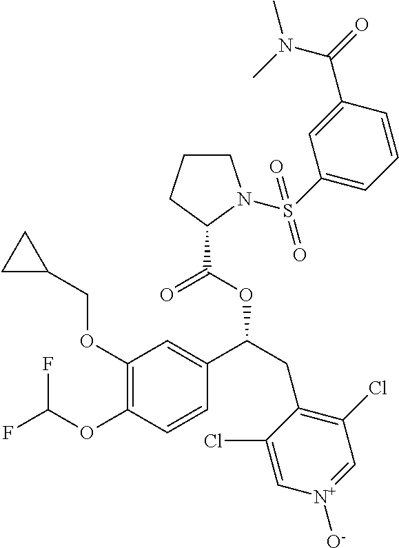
C1(OCC2CC2)=C(OC(F)F)C=CC(C(CC2=C(Cl)C=[N+]([O-])C=C2Cl)OC(=O)C2CCCN2S(C2=CC=CC(C(=O)N(C)C)=C2)(=O)=O)=C1
